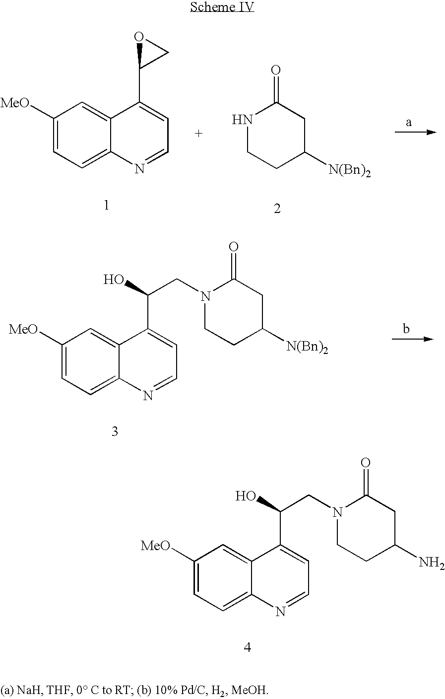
C1([MeO])=CC=C2C(=C1)C(C1OC1)=CC=N2.N1CCC([N(Bn)2])CC1=O.C1([MeO])=CC=C2C(=C1)C(C(CN1CCC([N(Bn)2])CC1=O)O)=CC=N2.C1([MeO])=CC=C2C(=C1)C(C(CN1CCC(N)CC1=O)O)=CC=N2
